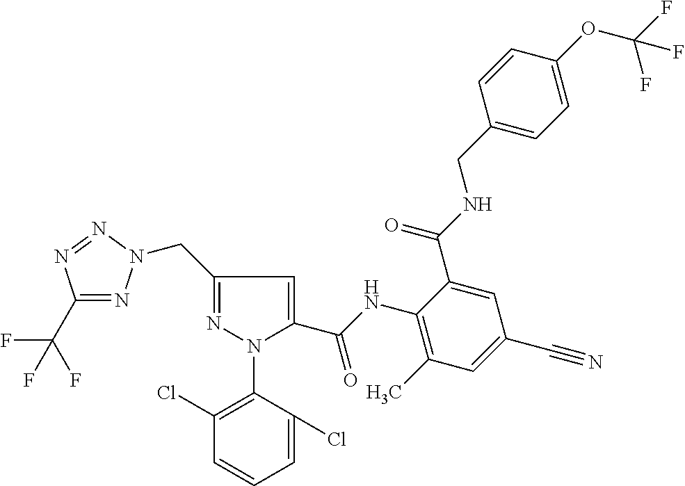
C1(C(F)(F)F)=NN(CC2=NN(C3=C(Cl)C=CC=C3Cl)C(C(NC3=C(C)C=C(C#N)C=C3C(=O)NCC3=CC=C(OC(F)(F)F)C=C3)=O)=C2)N=N1
